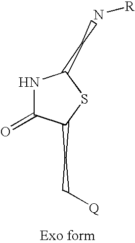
N1C(=O)C(CC[Q])SC1CN[R]
